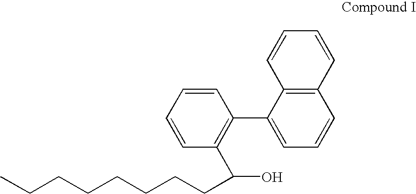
C1=CC=CC(C2=CC=CC3=C2C=CC=C3)=C1C(O)CCCCCCCC
